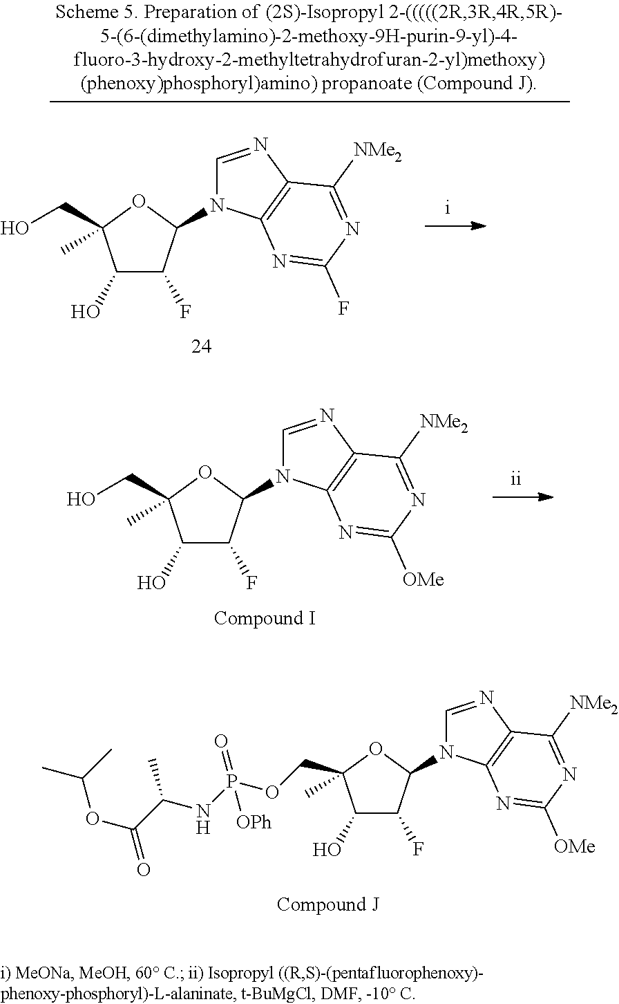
O1C(CO)(C)C(O)C(F)C1N1C=NC2=C1N=C([OMe])N=C2[NMe2].O1C(C)(COP(NC(C(OC(C)C)=O)C)([OPh])=O)C(O)C(F)C1N1C=NC2=C1N=C([OMe])N=C2[NMe2].O1C(CO)(C)C(O)C(F)C1N1C=NC2=C1N=C(F)N=C2[NMe2]
